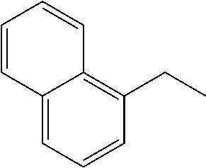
C1=C2C(=C(CC)C=C1)C=CC=C2
